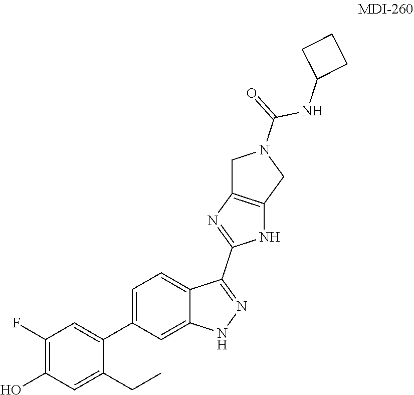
C1(F)=C(O)C=C(CC)C(C2=CC=C3C(=C2)NN=C3C2=NC3=C(N2)CN(C(=O)NC2CCC2)C3)=C1
